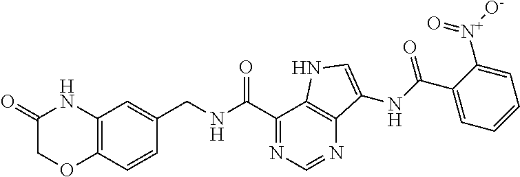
O=C1COC2=C(N1)C=C(CNC(C1=NC=NC3=C1NC=C3NC(C1=CC=CC=C1[N+]([O-])=O)=O)=O)C=C2
